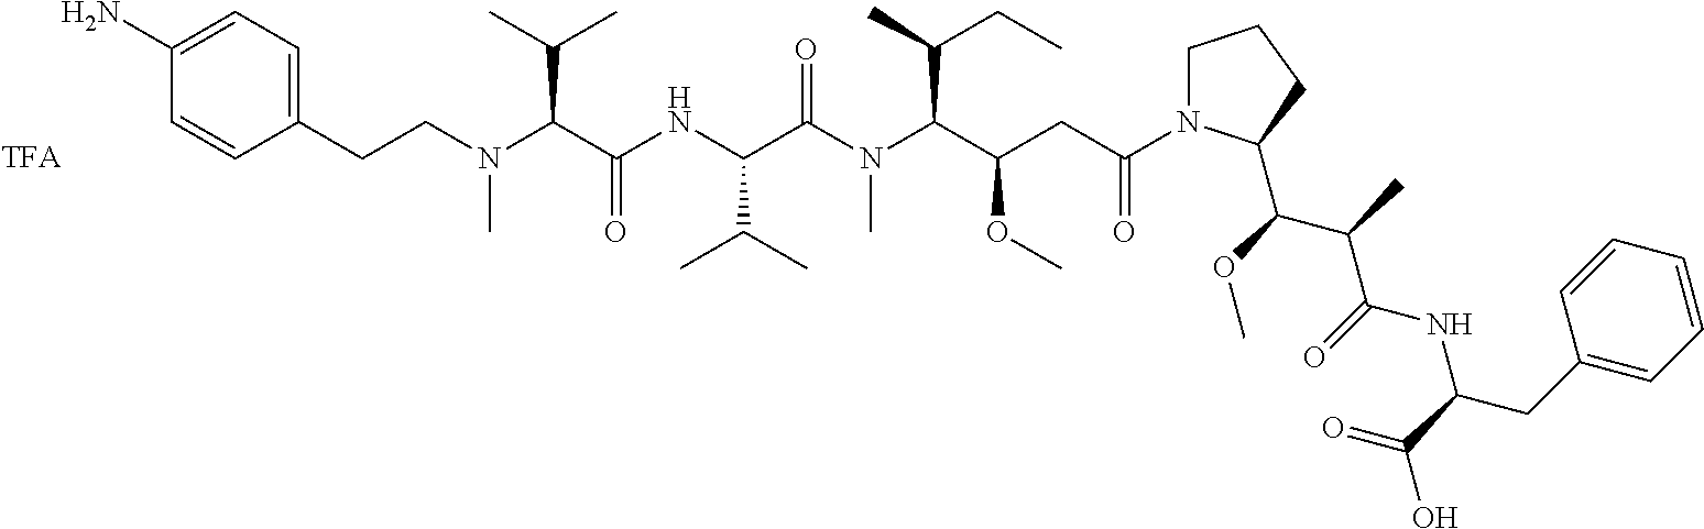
C(N(C(C(NC(C(N(C(C(CC(=O)N1CCCC1C(C(C)C(=O)NC(CC1=CC=CC=C1)C(=O)O)OC)OC)C(C)CC)C)=O)C(C)C)=O)C(C)C)C)CC1=CC=C(N)C=C1
